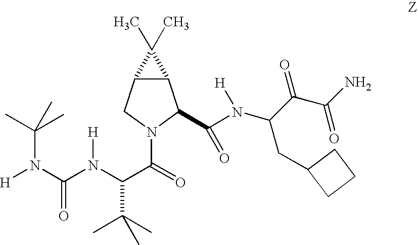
C12C(CN(C(C(N(C(N([H])C(C)(C)C)=O)[H])C(C)(C)C)=O)C1C(=O)N(C(CC1CCC1)C(C(=O)N)=O)[H])C2(C)C
